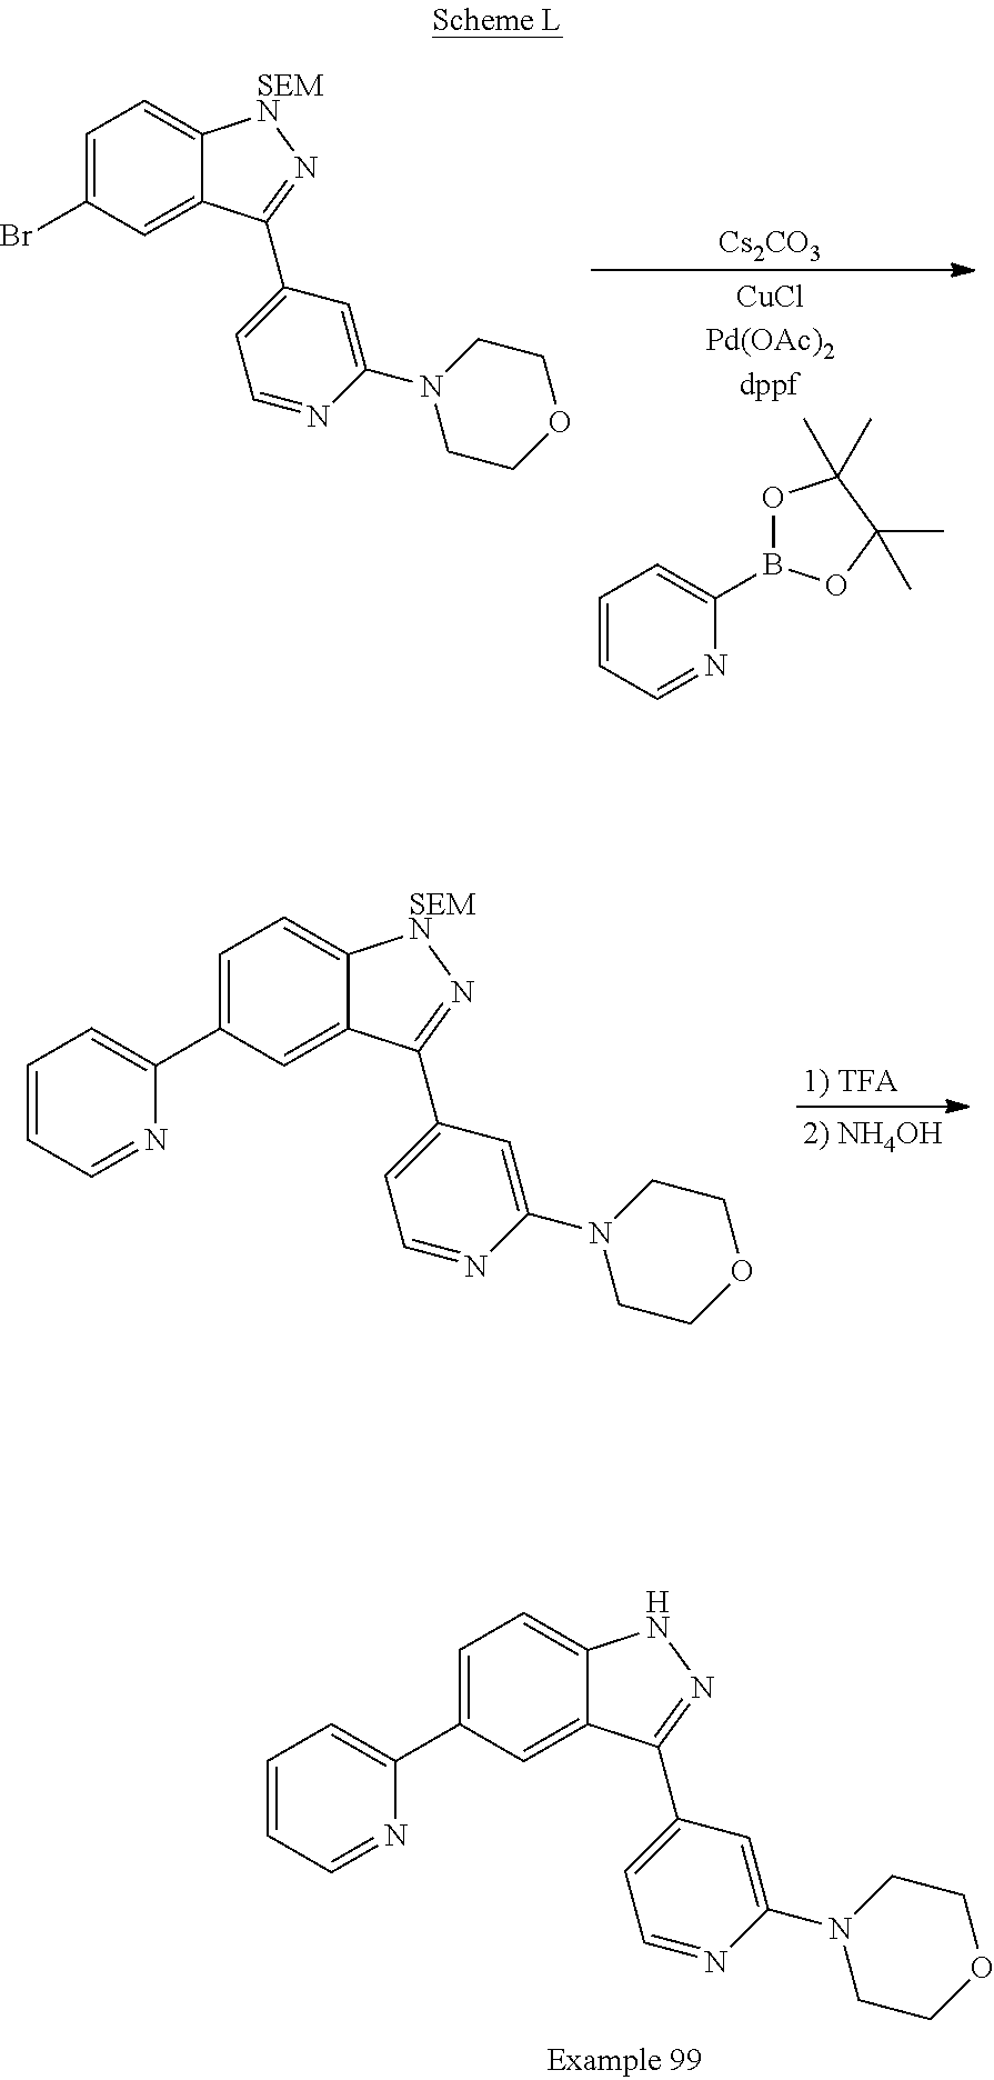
C1=C(C2=CC=CC=N2)C=C2C(=C1)[SEMN]N=C2C1=CC=NC(N2CCOCC2)=C1.C1=C(C2=CC=CC=N2)C=C2C(=C1)NN=C2C1=CC=NC(N2CCOCC2)=C1.C1=C(Br)C=C2C(=C1)[SEMN]N=C2C1=CC=NC(N2CCOCC2)=C1.C1=CC=NC(B2OC(C)(C)C(C)(C)O2)=C1.[Cs2CO3]
